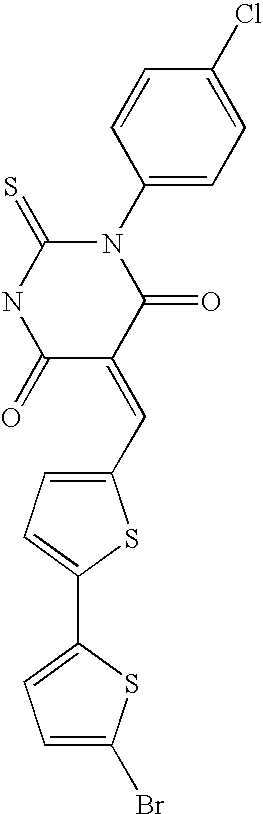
C1(N2C(=S)NC(=O)C(=CC3=CC=C(C4=CC=C(Br)S4)S3)C2=O)=CC=C(Cl)C=C1
